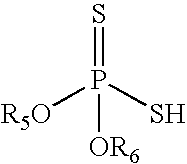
[R5O]P(S)(=S)[OR6]
